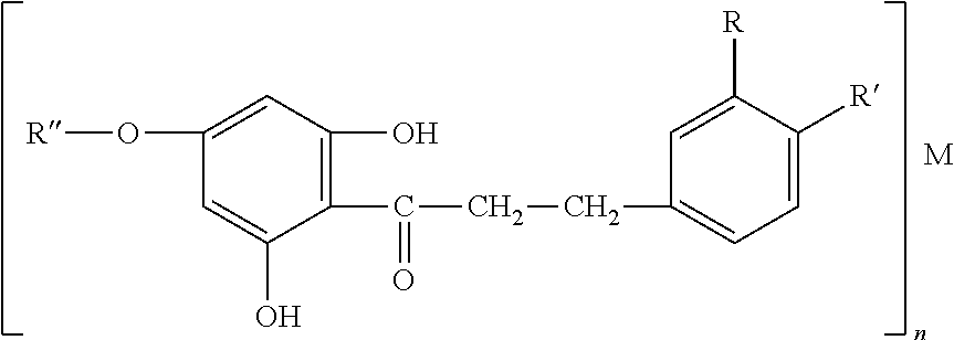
C1(C(=O)CCC2=CC=C([R])C([R])=C2)=C(O)C=C(O[R])C=C1O.[M]
